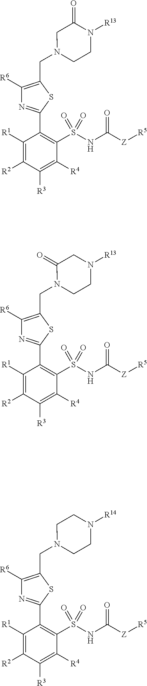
C1(C2=NC([R6])=C(CN3CCN([R13])C(=O)C3)S2)=C(S(NC([Z][R5])=O)(=O)=O)C([R4])=C([R3])C([R2])=C1[R1].C1(C2=NC([R6])=C(CN3CCN([R13])CC3=O)S2)=C(S(NC([Z][R5])=O)(=O)=O)C([R4])=C([R3])C([R2])=C1[R1].C1(C2=NC([R6])=C(CN3CCN([R14])CC3)S2)=C(S(NC([Z][R5])=O)(=O)=O)C([R4])=C([R3])C([R2])=C1[R1]
